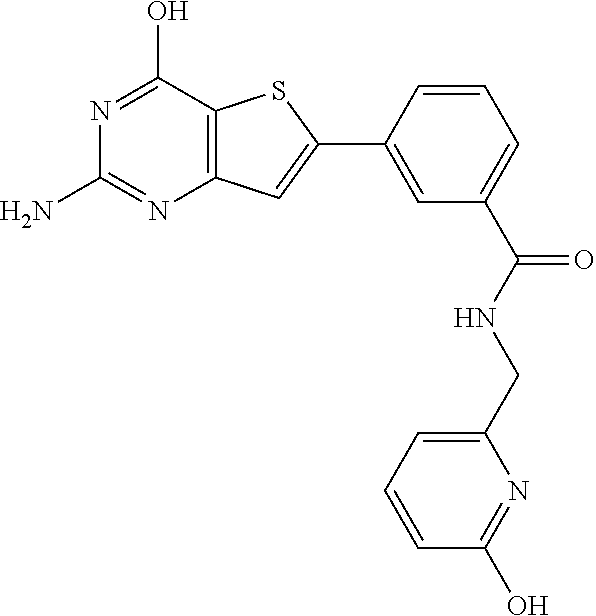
C12=C(C(O)=NC(N)=N1)SC(C1=CC(C(NCC3=CC=CC(O)=N3)=O)=CC=C1)=C2
